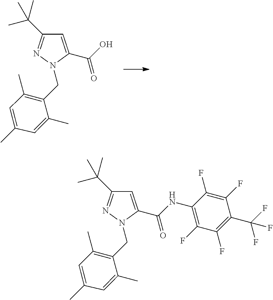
C(C)(C)(C)C1=NN(CC2=C(C)C=C(C)C=C2C)C(C(=O)O)=C1.FC1=C(NC(=O)C2=CC(C(C)(C)C)=NN2CC2=C(C)C=C(C)C=C2C)C(F)=C(F)C(C(F)(F)F)=C1F
